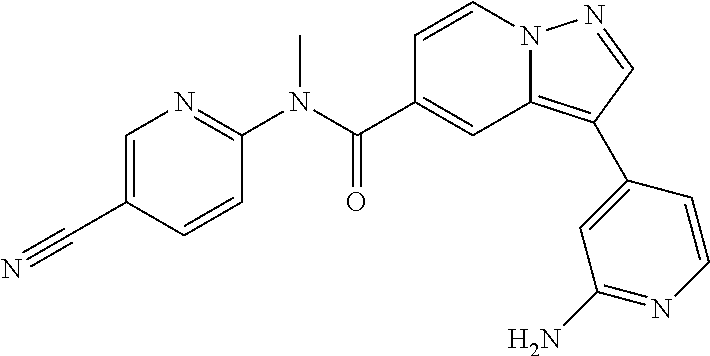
C1=CN2C(=C(C3=CC(N)=NC=C3)C=N2)C=C1C(N(C1=NC=C(C#N)C=C1)C)=O
